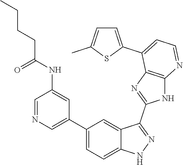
C1=NC=C(C2=CC=C3C(=C2)C(C2=NC4=C(N2)N=CC=C4C2=CC=C(C)S2)=NN3)C=C1NC(CCCC)=O
